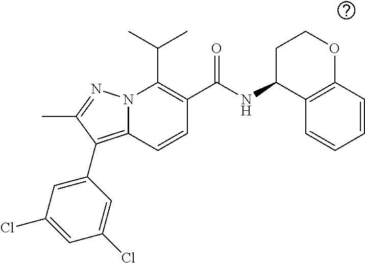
CC(C)C1=C(C(NC2C3=C(C=CC=C3)OCC2)=O)C=CC2=C(C3=CC(Cl)=CC(Cl)=C3)C(C)=NN12
